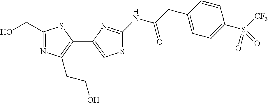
C1(CO)=NC(CCO)=C(C2=CSC(NC(CC3=CC=C(S(=O)([CF3])=O)C=C3)=O)=N2)S1
